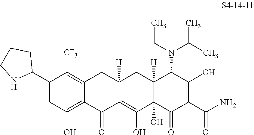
C1(C2CCCN2)=CC(O)=C2C(=C1[CF3])CC1([H])C(=C(O)C3(O)C([H])(C1)C(N(C(C)C)CC)C(O)=C(C(N)=O)C3=O)C2=O
